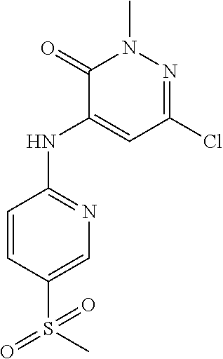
C1=C(S(C)(=O)=O)C=CC(NC2=CC(Cl)=NN(C)C2=O)=N1
